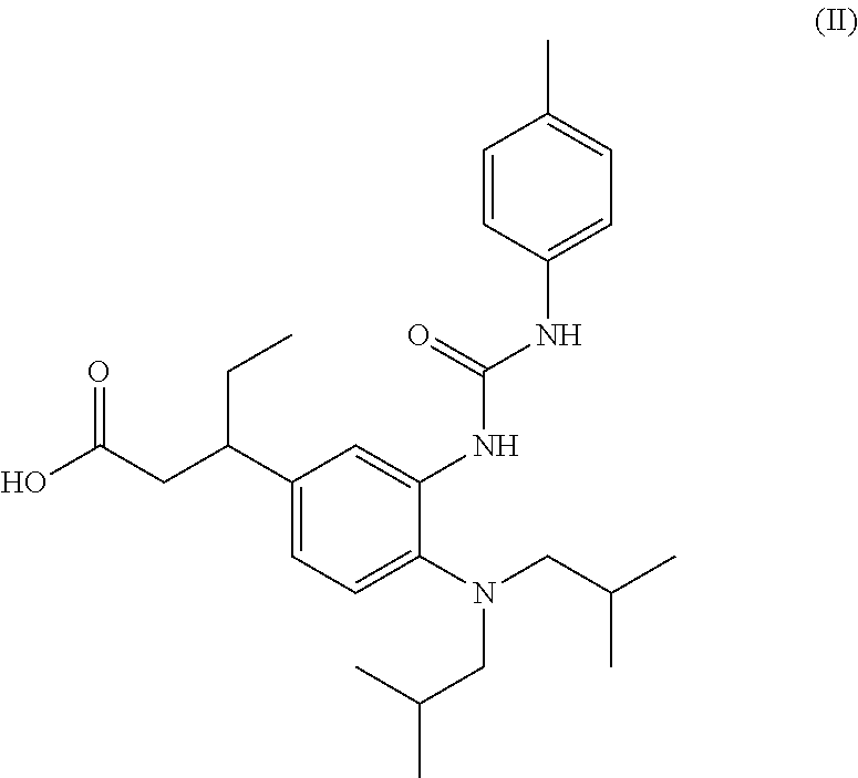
C1(C(CC(O)=O)CC)=CC=C(N(CC(C)C)CC(C)C)C(NC(NC2=CC=C(C)C=C2)=O)=C1
